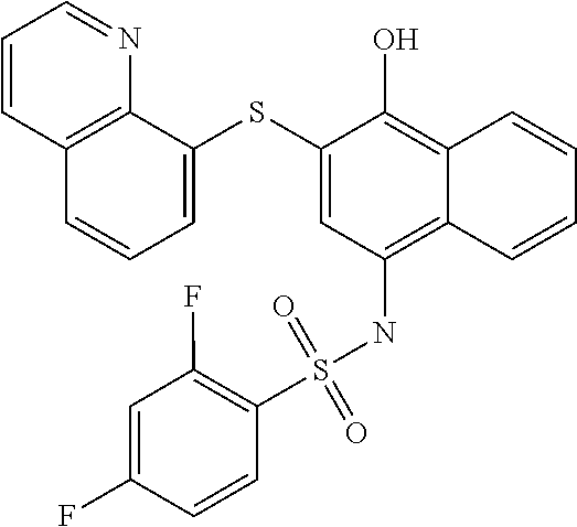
C1=C(SC2=CC=CC3=C2N=CC=C3)C(O)=C2C(=C1NS(C1=C(F)C=C(F)C=C1)(=O)=O)C=CC=C2
